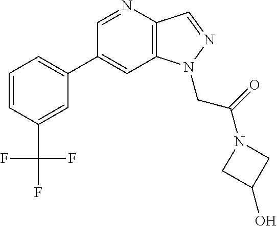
C1(C2=CC=CC(C(F)(F)F)=C2)=CC2=C(C=NN2CC(=O)N2CC(O)C2)N=C1
